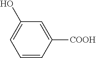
OC1=CC=CC([COOH])=C1
